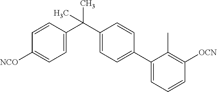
C1(C(C2=CC=C([NCO])C=C2)(C)C)=CC=C(C2=CC=CC([OCN])=C2C)C=C1
